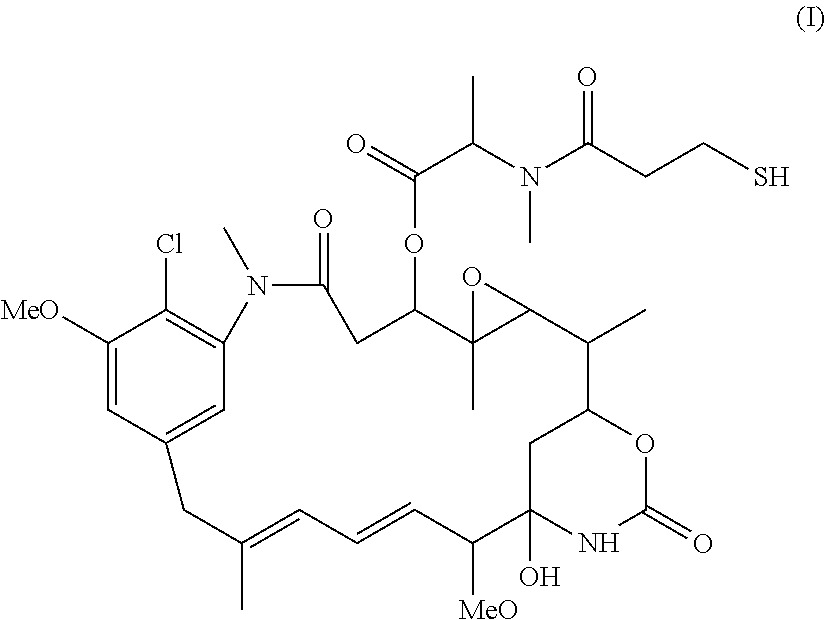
C1([MeO])=CC2=CC(=C1Cl)N(C)C(=O)CC(OC(C(C)N(C(CCS)=O)C)=O)C1(C)C(O1)C(C)C1CC(O)(NC(=O)O1)C([MeO])C=CC=C(C)C2
